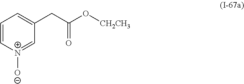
C1=C[N+]([O-])=CC(CC(O[CH2CH3])=O)=C1
